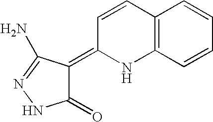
C12=C(C=CC=C1)NC(=C1C(=O)NN=C1N)C=C2
